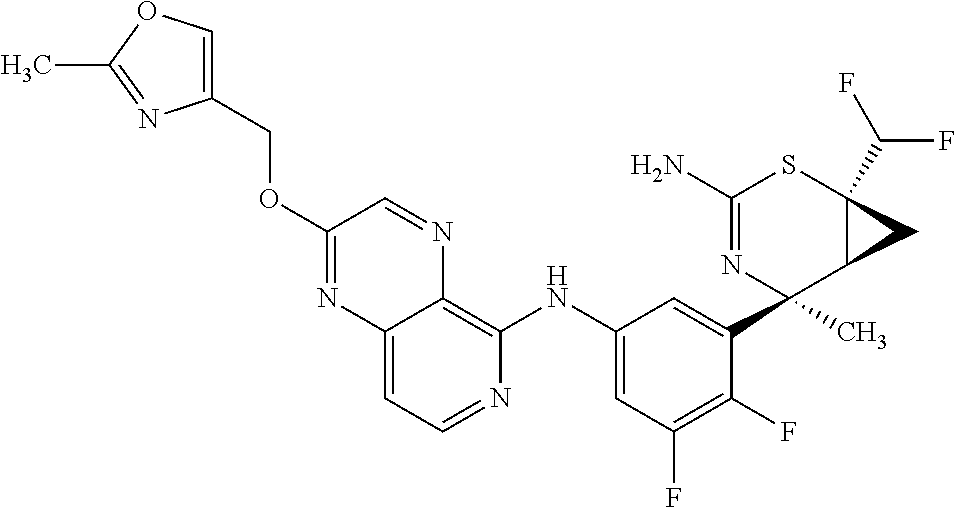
C12=CC=NC(NC3=CC(F)=C(F)C(C4(C)N=C(N)SC5(C(F)F)C4C5)=C3)=C1N=CC(OCC1=COC(C)=N1)=N2
